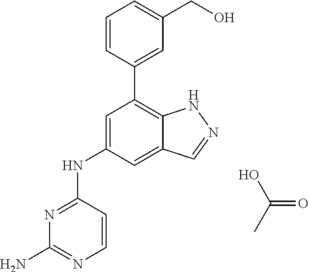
OC(=O)C.N1=C(NC2=CC(C3=CC(CO)=CC=C3)=C3C(=C2)C=NN3)C=CN=C1N
